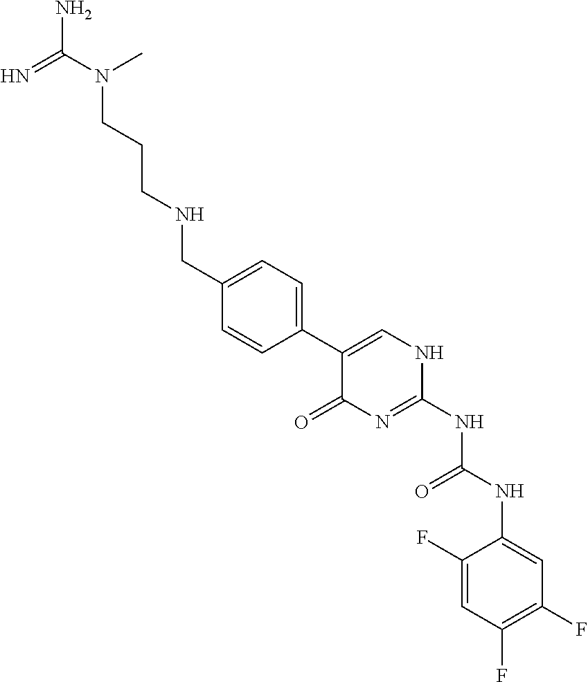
C1(F)=CC(F)=C(F)C=C1NC(NC1=NC(=O)C(C2=CC=C(CNCCCN(C(=N)N)C)C=C2)=CN1)=O
